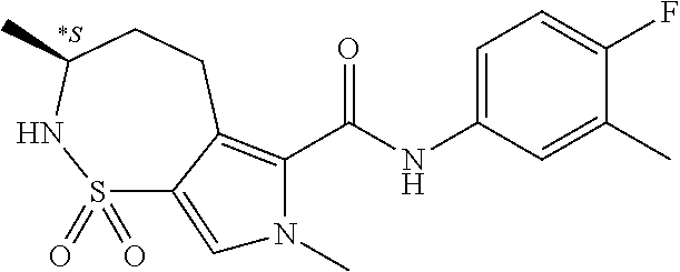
[*S].C1(C)=CC(NC(=O)C2=C3C(=CN2C)S(=O)(=O)NC(C)CC3)=CC=C1F
